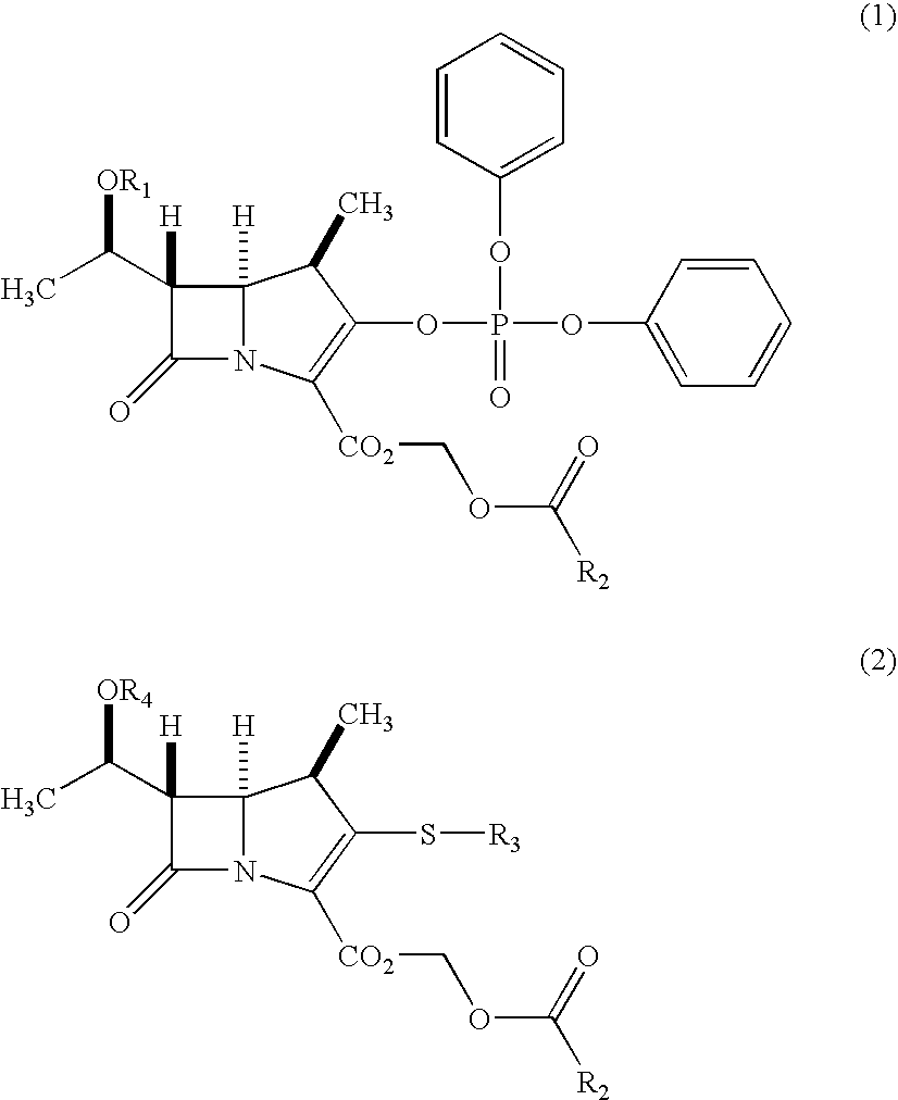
C1([H])(C(C)[OR1])C(=O)N2C1([H])C(C)C(OP(OC1=CC=CC=C1)(OC1=CC=CC=C1)=O)=C2[CO2]COC(=O)[R2].C1([H])(C(C)[OR4])C(=O)N2C1([H])C(C)C(S[R3])=C2[CO2]COC(=O)[R2]
